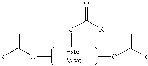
COC([R])=O.O(C)C([R])=O.O(C)C(=O)[R]
